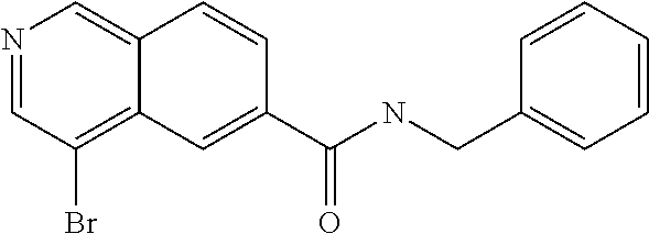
N1=CC(Br)=C2C(=C1)C=CC(C(NCC1=CC=CC=C1)=O)=C2
